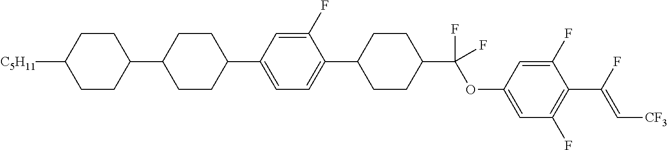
C1CC(C2CCC(C3=CC=C(C4CCC(C(OC5=CC(F)=C(C(F)=C[CF3])C(F)=C5)(F)F)CC4)C(F)=C3)CC2)CCC1[C5H11]
